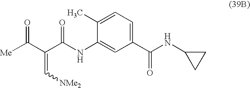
[Me]C(C(C(NC1=CC(C(NC2CC2)=O)=CC=C1C)=O)=C[NMe2])=O
